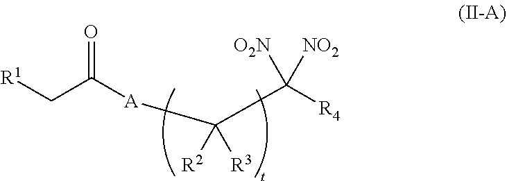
[A](C(C([R4])([NO2])[O2N])([R2])[R3])C(C[R1])=O
